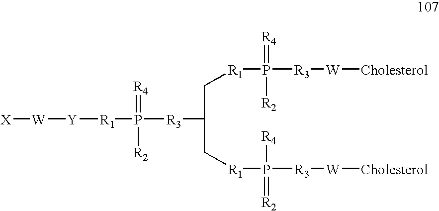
[X][W][Y][R1]P([R3]C(C[R1]P([R3][W][Cholesterol])(=[R4])[R2])C[R1]P([R3][W][Cholesterol])(=[R2])[R4])(=[R4])[R2]
